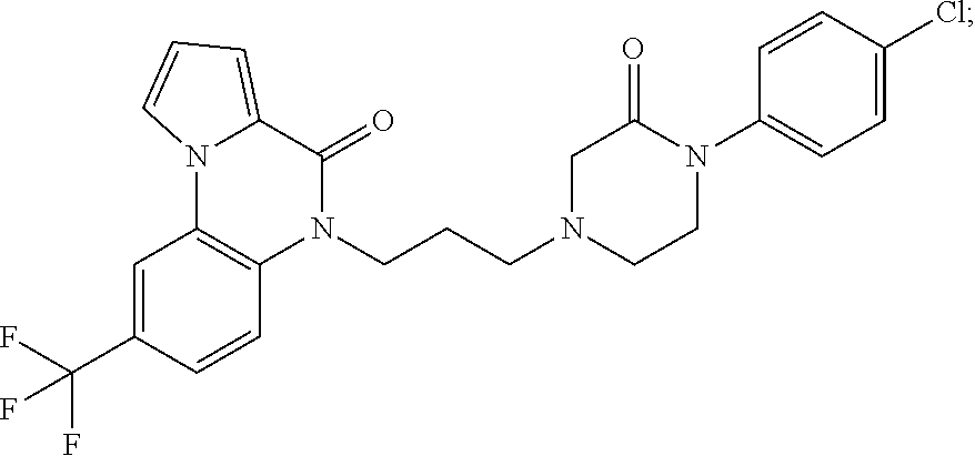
C1=CC(C(F)(F)F)=CC2=C1N(CCCN1CCN(C3=CC=C(Cl)C=C3)C(=O)C1)C(=O)C1=CC=CN21
